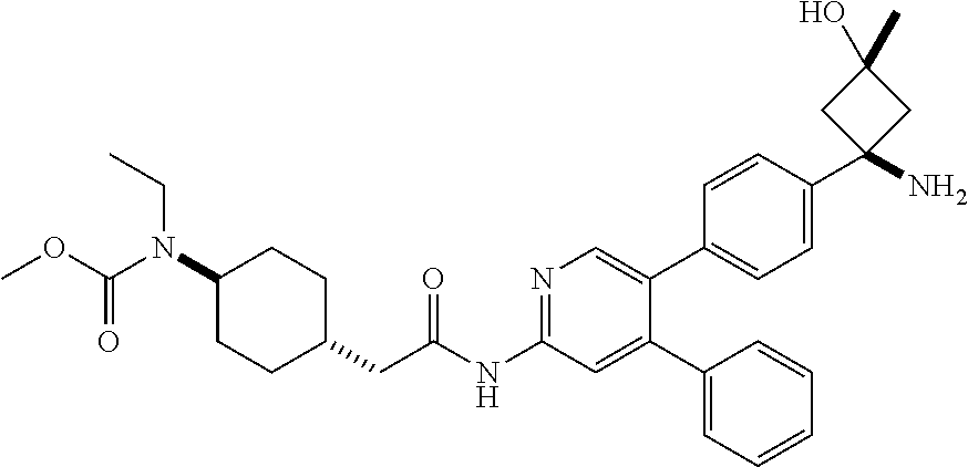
COC(N(C1CCC(CC(NC2=NC=C(C3=CC=C(C4(N)CC(O)(C)C4)C=C3)C(C3=CC=CC=C3)=C2)=O)CC1)CC)=O
